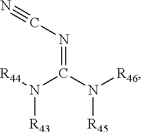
N(C(=NC#N)N([R45])[R46])([R43])[R44]
